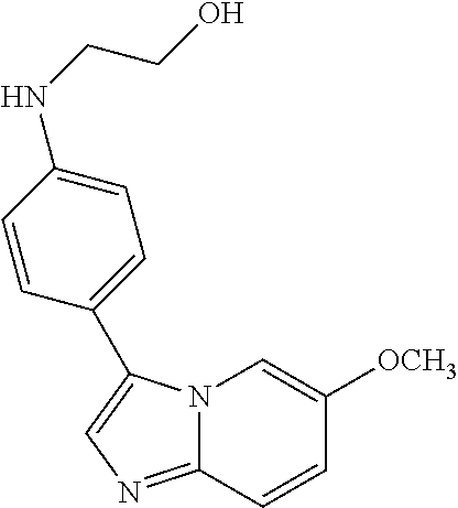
N12C(=NC=C1C1=CC=C(NCCO)C=C1)C=CC([OCH3])=C2
